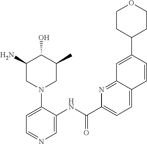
C1=C(N2CC(C)C(O)C(N)C2)C(NC(C2=CC=C3C(=N2)C=C(C2CCOCC2)C=C3)=O)=CN=C1
